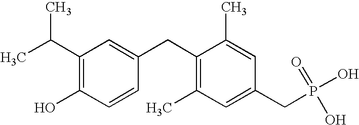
C1(C(C)C)=C(O)C=CC(CC2=C(C)C=C(CP(O)(=O)O)C=C2C)=C1
